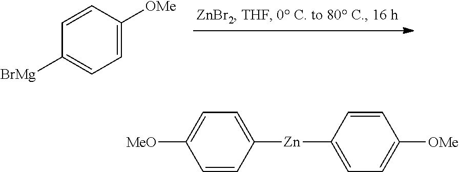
C1=CC([BrMg])=CC=C1[OMe].C1=CC([Zn]C2=CC=C([OMe])C=C2)=CC=C1[MeO]
